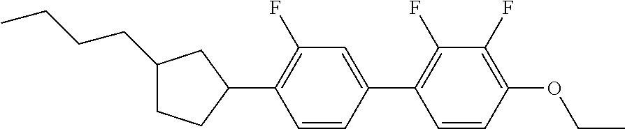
C1(CCCC)CCC(C2=C(F)C=C(C3=C(F)C(F)=C(OCC)C=C3)C=C2)C1
